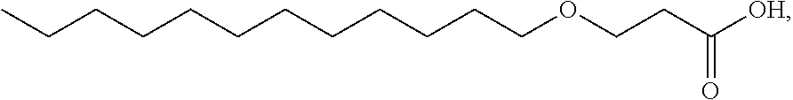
CCCCCCCCCCCCOCCC([OH])=O
